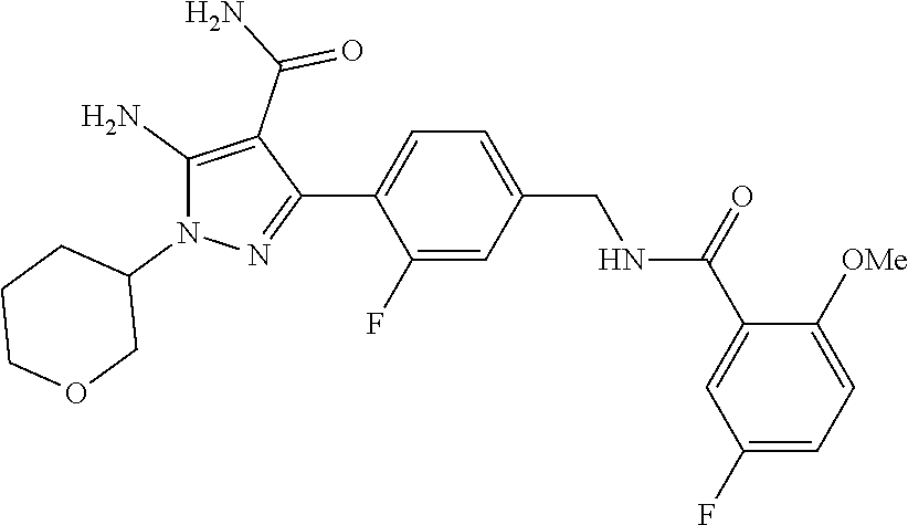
C1=C(F)C(C2=NN(C3CCCOC3)C(N)=C2C(N)=O)=CC=C1CNC(C1=CC(F)=CC=C1[OMe])=O
